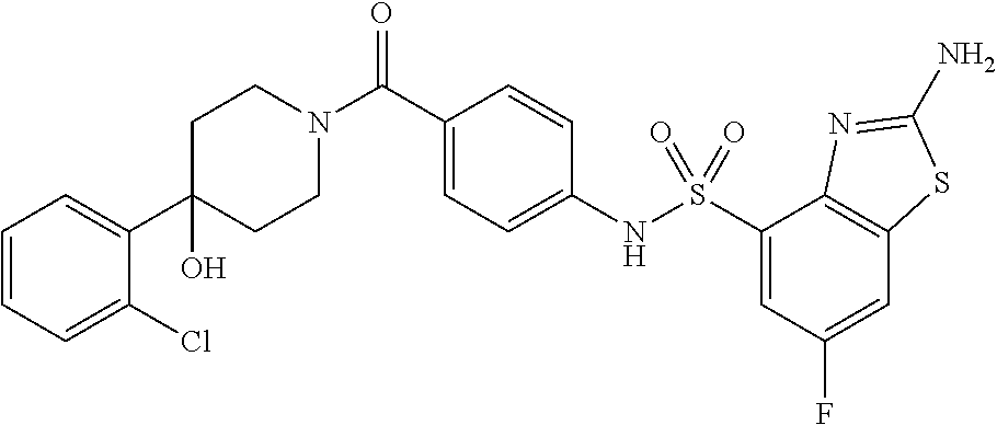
C1(O)(C2=CC=CC=C2Cl)CCN(C(C2=CC=C(NS(C3=CC(F)=CC4=C3N=C(N)S4)(=O)=O)C=C2)=O)CC1
